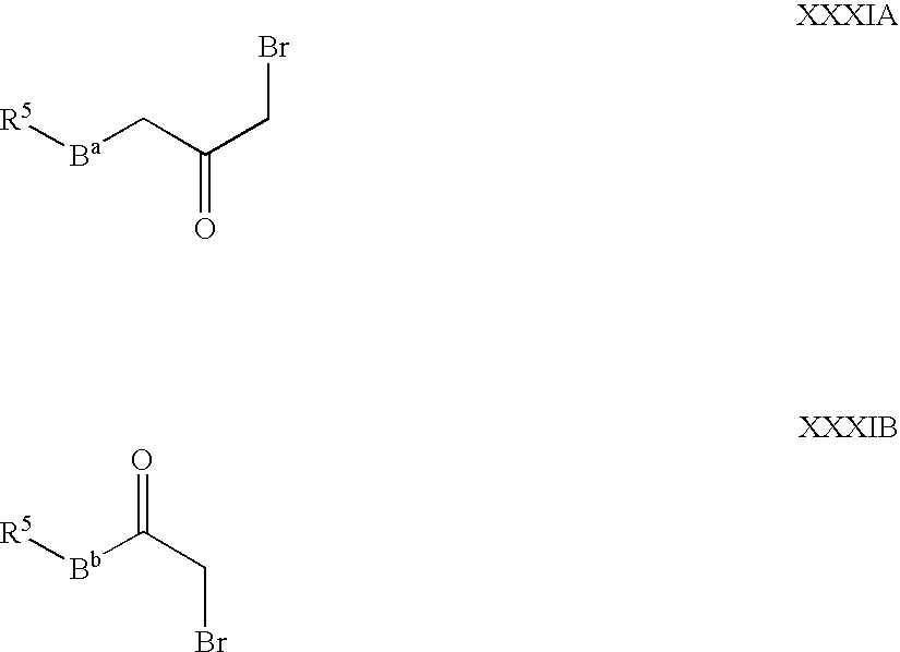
[R5][Ba]CC(CBr)=O.[R5][Bb]C(CBr)=O
